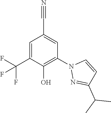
C1=C(C(F)(F)F)C(O)=C(N2N=C(C(C)C)C=C2)C=C1C#N
